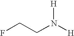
FCCN([H])[H]
